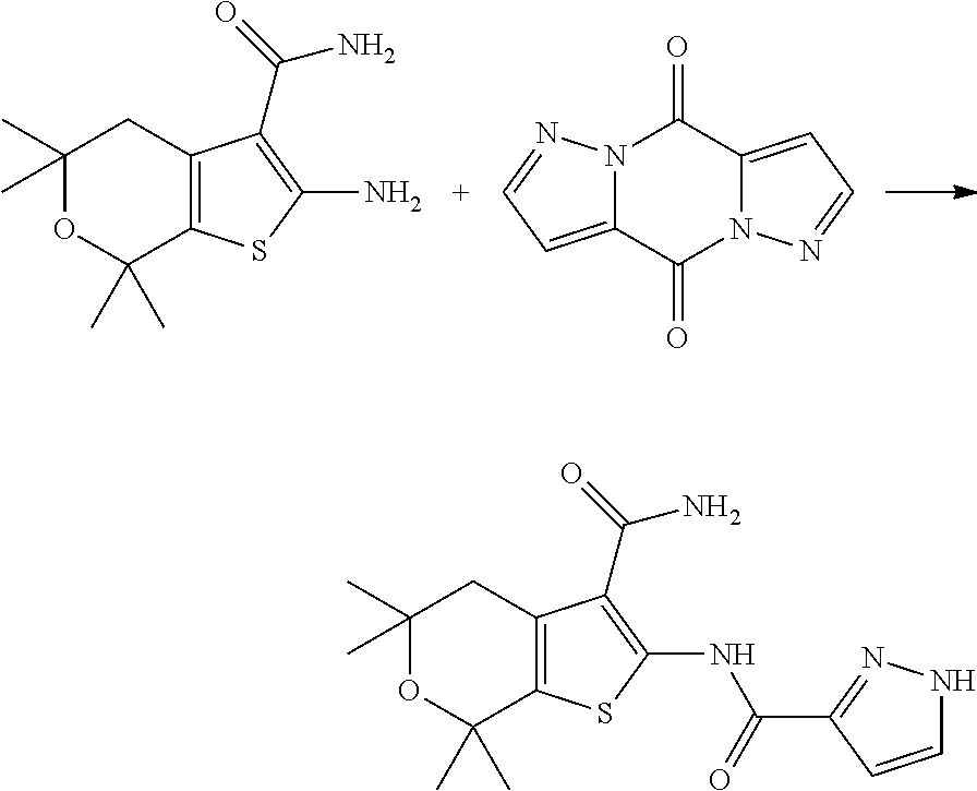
C1(C)(C)OC(C)(C)C2=C(C1)C(C(=O)N)=C(N)S2.N12C(=CC=N1)C(=O)N1C(=CC=N1)C2=O.C1(C)(C)OC(C)(C)C2=C(C1)C(C(=O)N)=C(NC(C1=NNC=C1)=O)S2
